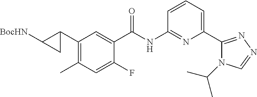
C1(C2CC2[BocHN])=C(C)C=C(F)C(C(NC2=NC(C3=NN=CN3C(C)C)=CC=C2)=O)=C1
